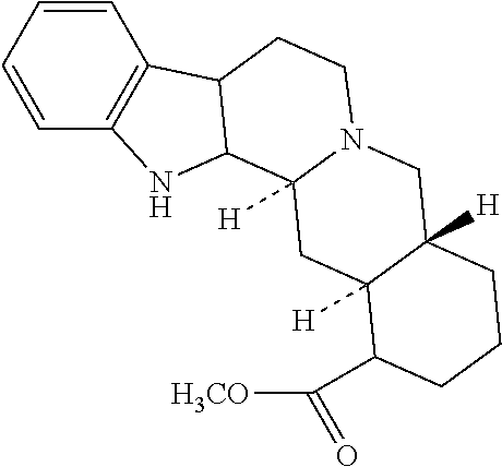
C1=CC=CC2=C1NC1C2CCN2C1([H])CC1([H])C([H])(C2)CCCC1C([H3CO])=O
